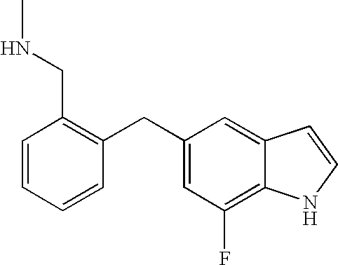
C1=CC=CC(CC2=CC(F)=C3C(=C2)C=CN3)=C1CNC
